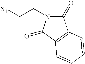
[X1]CCN1C(=O)C2=C(C1=O)C=CC=C2
